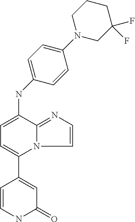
C1=CNC(=O)C=C1C1=CC=C(NC2=CC=C(N3CC(F)(F)CCC3)C=C2)C2=NC=CN12
